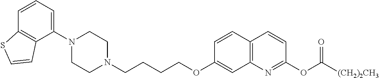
C1(N2CCN(CCCCOC3=CC4=C(C=C3)C=CC(OC(=O)[(CH2)2CH3])=N4)CC2)=CC=CC2=C1C=CS2
